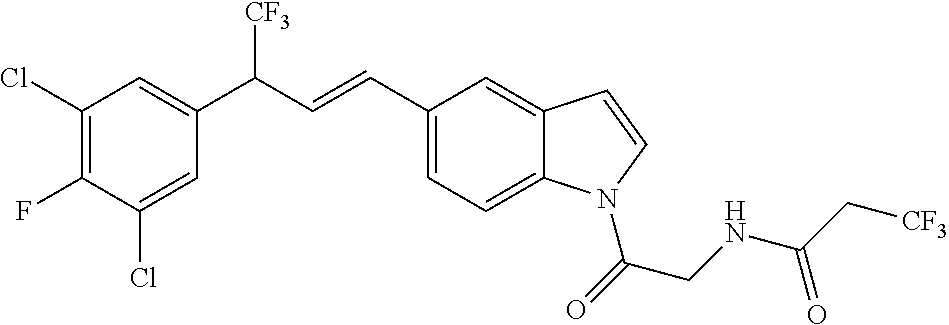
C1(Cl)=C(F)C(Cl)=CC(C(C=CC2=CC=C3C(=C2)C=CN3C(=O)CNC(C[CF3])=O)[CF3])=C1
